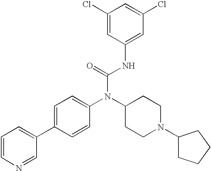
C1=CN=CC(C2=CC=C(N(C3CCN(C4CCCC4)CC3)C(=O)NC3=CC(Cl)=CC(Cl)=C3)C=C2)=C1
